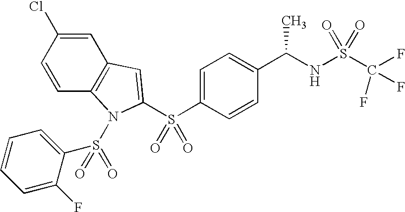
C1=C(S(C2=CC3=C(N2S(=O)(C2=CC=CC=C2F)=O)C=CC(Cl)=C3)(=O)=O)C=CC(C(NS(C(F)(F)F)(=O)=O)C)=C1
